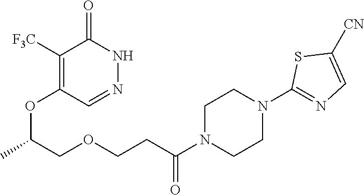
C1([F3C])=C(OC(COCCC(N2CCN(C3=NC=C([CN])S3)CC2)=O)C)C=NNC1=O
